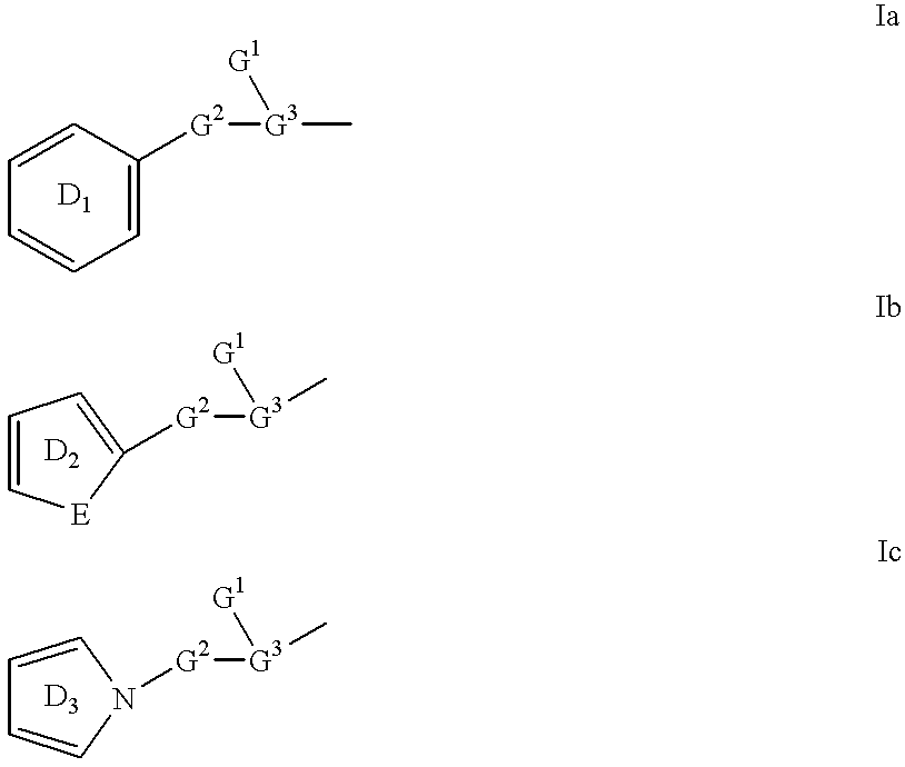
C1=C([G2][G3]([G1])C)C=CC=C1.[G3]([G1])([G2]C1=CC=C[E]1)C.[G3]([G1])([G2]N1C=CC=C1)C
